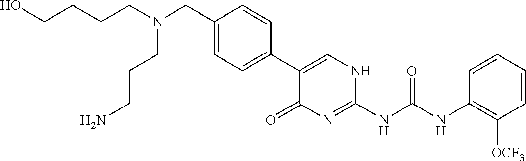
C1(CN(CCCN)CCCCO)=CC=C(C2=CNC(NC(NC3=C([OCF3])C=CC=C3)=O)=NC2=O)C=C1
